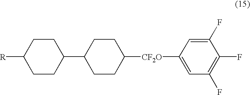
[R]C1CCC(C2CCC([CF2O]C3=CC(F)=C(F)C(F)=C3)CC2)CC1
